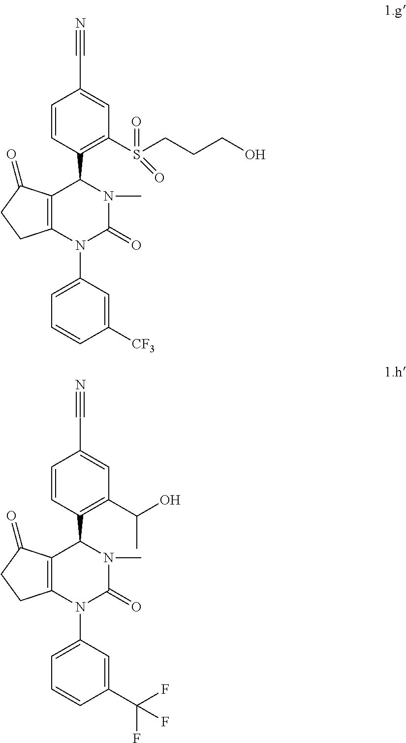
C12=C(N(C3=CC=CC([CF3])=C3)C(=O)N(C)C1C1=C(S(CCCO)(=O)=O)C=C(C#N)C=C1)CCC2=O.C12=C(N(C3=CC=CC(C(F)(F)F)=C3)C(=O)N(C)C1C1=C(C(O)C)C=C(C#N)C=C1)CCC2=O
